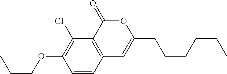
C1=CC2=C(C(Cl)=C1OCCC)C(=O)OC(CCCCCC)=C2
